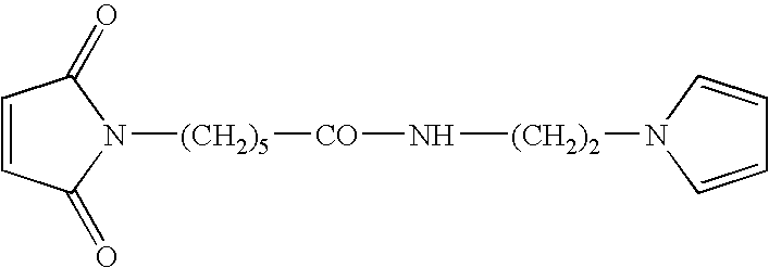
C1=CC(=O)N([(CH2)5][CO]N[(CH2)2]N2C=CC=C2)C1=O
